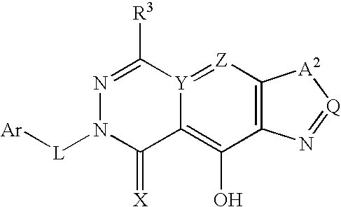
C12=C(O)C3=C([Z]=[Y]1C([R3])=NN([L][Ar])C2=[X])[A2][Q]=N3
